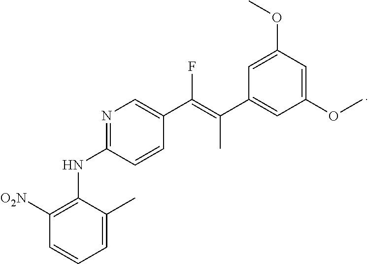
C1([O2N])=C(NC2=NC=C(C(=C(C3=CC(OC)=CC(OC)=C3)C)F)C=C2)C(C)=CC=C1
